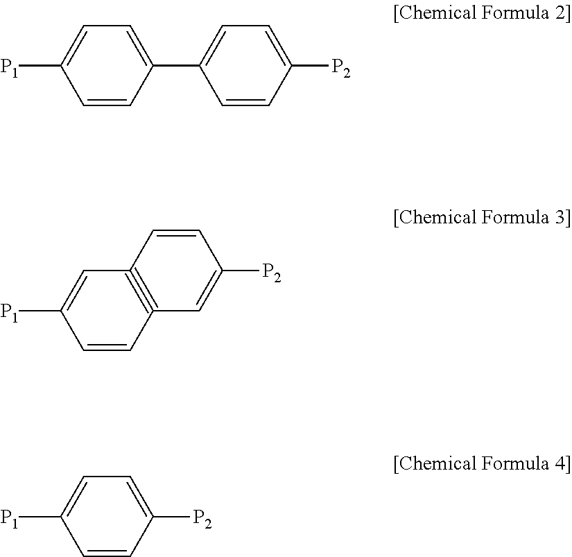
C1=CC2#C(C=C1[P1])C=CC([P2])=C2.[P1]C1=CC=C(C2=CC=C([P2])C=C2)C=C1.C1=CC([P2])=CC=C1[P1]
